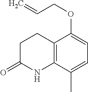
C1CC(=O)NC2=C1C(OCC=C)=CC=C2C
